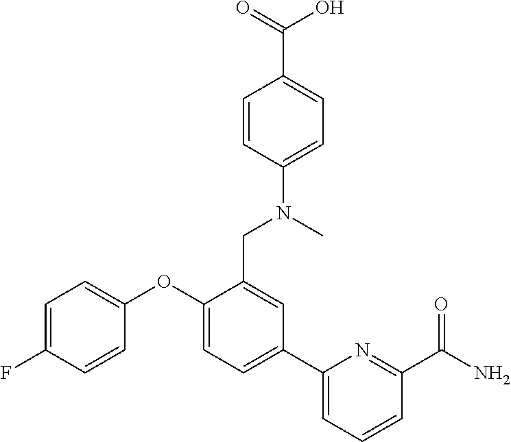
C1=C(F)C=CC(OC2=CC=C(C3=CC=CC(C(N)=O)=N3)C=C2CN(C)C2=CC=C(C(O)=O)C=C2)=C1
